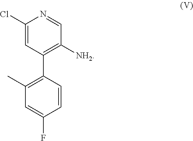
[NH2]C1=C(C2=C(C)C=C(F)C=C2)C=C(Cl)N=C1
